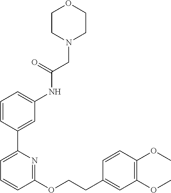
C1=CC(C2=CC=CC(OCCC3=CC(OC)=C(OC)C=C3)=N2)=CC(NC(CN2CCOCC2)=O)=C1
